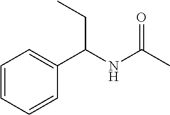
C1=CC=CC(C(NC(C)=O)CC)=C1
